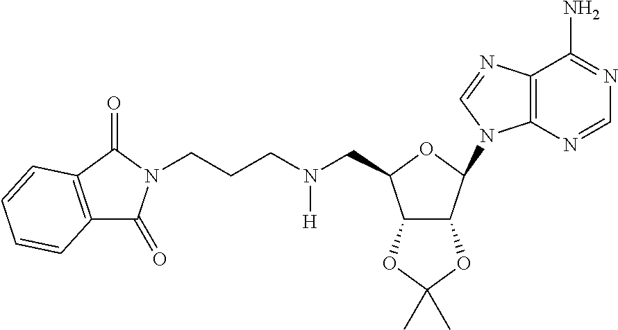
C12=C(N=CN=C1N)N(C1C3C(C(CN(CCCN4C(=O)C5=C(C4=O)C=CC=C5)[H])O1)OC(C)(C)O3)C=N2
